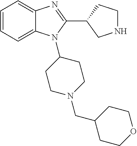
C1=CC=C2C(=C1)N=C(C1CNCC1)N2C1CCN(CC2CCOCC2)CC1
